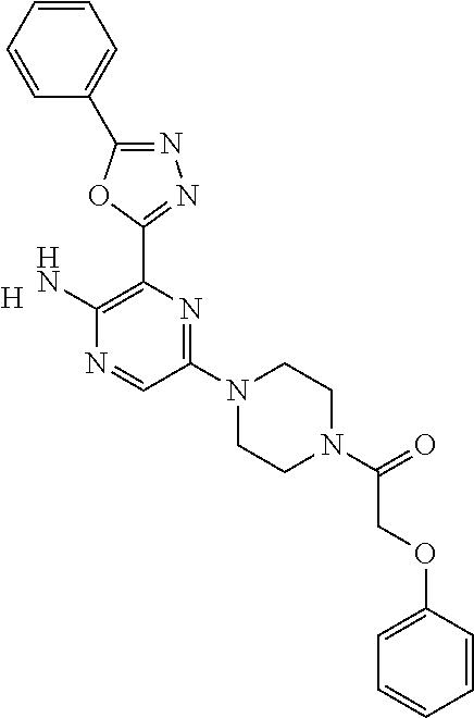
[H].C1(N2CCN(C(=O)COC3=CC=CC=C3)CC2)=NC(C2=NN=C(C3=CC=CC=C3)O2)=C(N)N=C1
